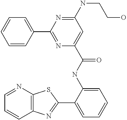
C1=NC2=C(C=C1)N=C(C1=CC=CC=C1NC(=O)C1=CC(NCCO)=NC(C3=CC=CC=C3)=N1)S2
